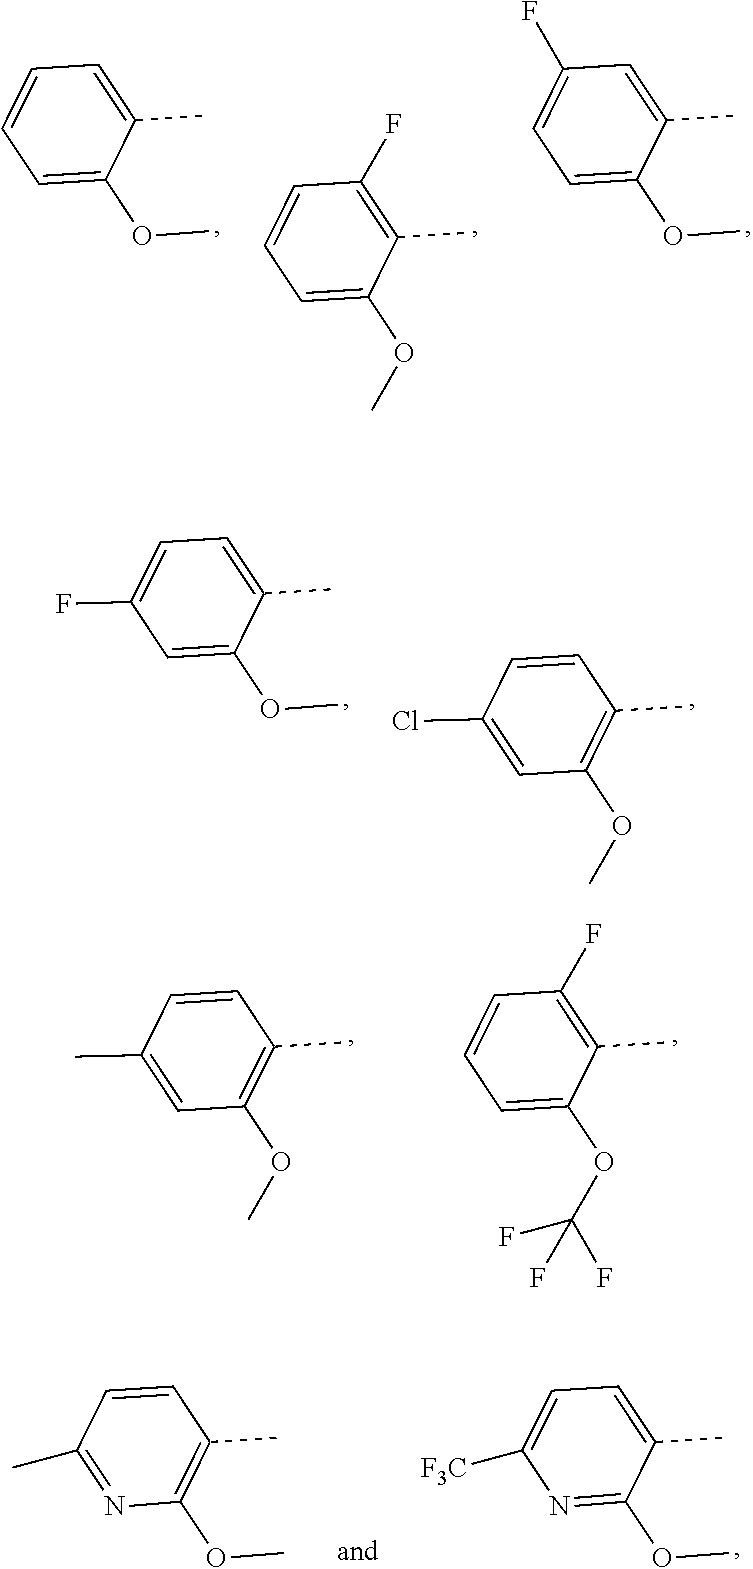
C1=C(OC)C(C)=CC=C1.C1=C(OC)C(C)=C(F)C=C1.C1=C(OC)C(C)=CC(F)=C1.C1=C(OC)C(C)=CC=C1F.C1=C(Cl)C=CC(C)=C1OC.C1=C(C)C=CC(C)=C1OC.C1=C(OC(F)(F)F)C(C)=C(F)C=C1.N1=C(C)C=CC(C)=C1OC.N1=C(OC)C(C)=CC=C1[F3C]
